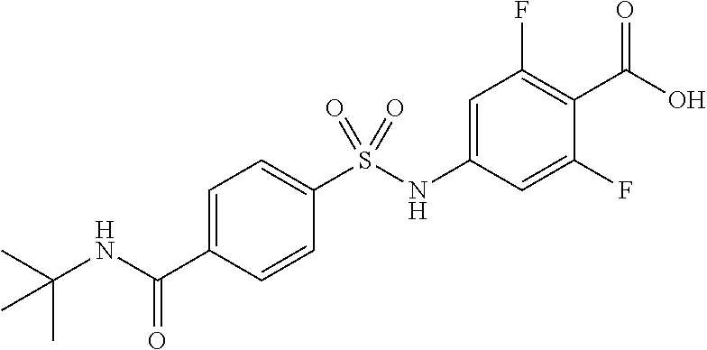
C1=C(C(NC(C)(C)C)=O)C=CC(S(NC2=CC(F)=C(C(O)=O)C(F)=C2)(=O)=O)=C1
